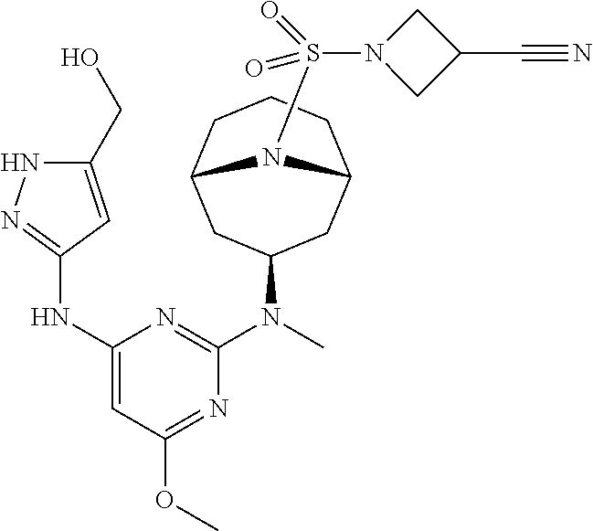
N1=C(N(C)C2CC3CCCC(C2)N3S(=O)(N2CC(C#N)C2)=O)N=C(OC)C=C1NC1=NNC(CO)=C1
